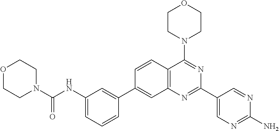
C1(NC(N2CCOCC2)=O)=CC=CC(C2=CC3=C(C(N4CCOCC4)=NC(C4=CN=C(N)N=C4)=N3)C=C2)=C1
